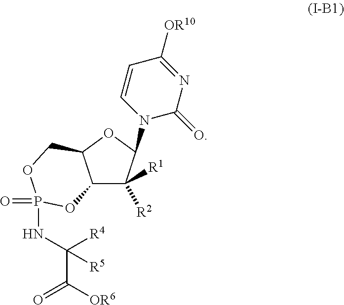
C12C([R1])([R2])C(N3C(=O)N=C([OR10])C=C3)OC1COP(=O)(NC(C([OR6])=O)([R4])[R5])O2
